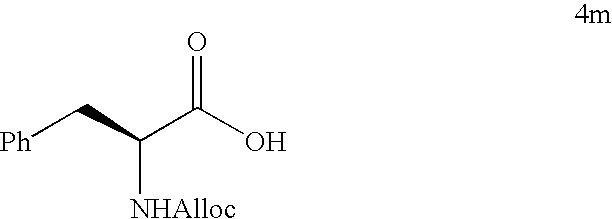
[Ph]CC(C(O)=O)[NHAlloc]
